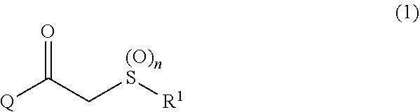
[Q]C(C[(O)nS][R1])=O
